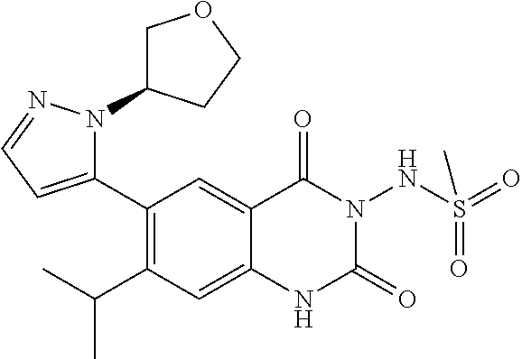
C1(C2=CC=NN2C2COCC2)=C(C(C)C)C=C2C(=C1)C(=O)N(NS(C)(=O)=O)C(=O)N2
